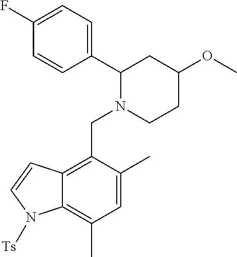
C1(F)=CC=C(C2N(CC3=C4C(=C(C)C=C3C)N([Ts])C=C4)CCC(OC)C2)C=C1
